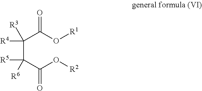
C(C(C(O[R2])=O)([R5])[R6])(C(O[R1])=O)([R4])[R3]
